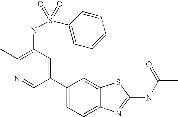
C1(C2=CC(NS(=O)(=O)C3=CC=CC=C3)=C(C)N=C2)=CC=C2C(=C1)SC(NC(C)=O)=N2
